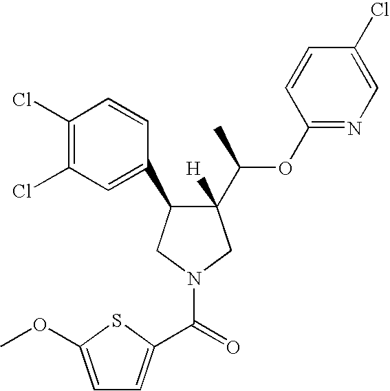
C1(Cl)=C(Cl)C=C(C2C([H])(C(OC3=NC=C(Cl)C=C3)C)CN(C(=O)C3=CC=C(OC)S3)C2)C=C1
